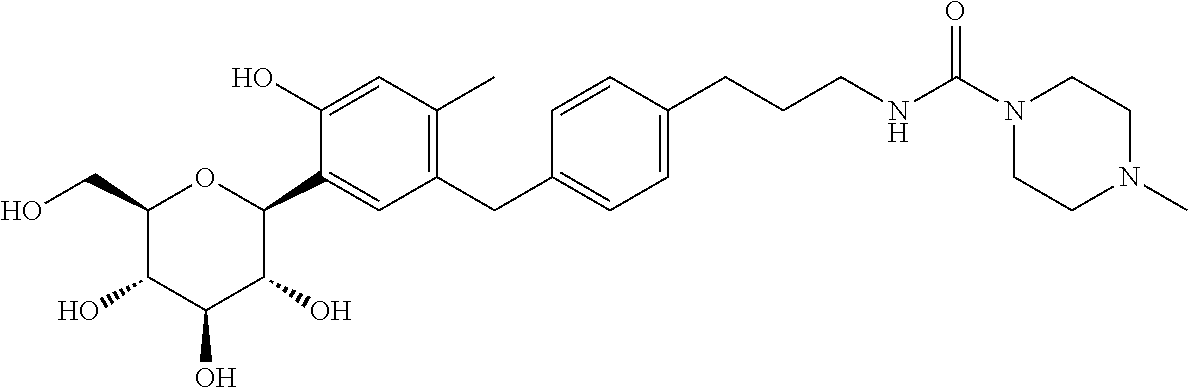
C1(CO)C(O)C(O)C(O)C(C2=CC(CC3=CC=C(CCCNC(N4CCN(C)CC4)=O)C=C3)=C(C)C=C2O)O1
